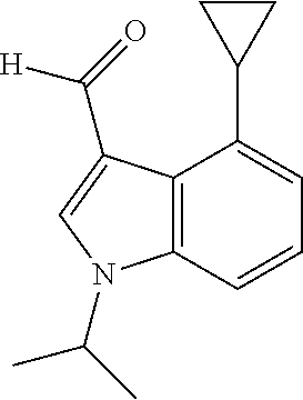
C12=C(C=CC=C1C1CC1)N(C(C)C)C=C2C(=O)[H]
